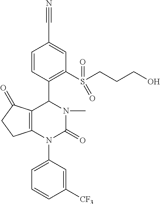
C1=C(N2C3=C(C(=O)CC3)C(C3=C(S(CCCO)(=O)=O)C=C(C#N)C=C3)N(C)C2=O)C=C([CF3])C=C1
